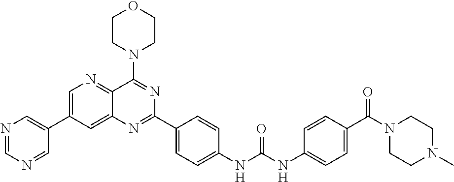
C1=C(C2=CN=CN=C2)C=C2C(=N1)C(N1CCOCC1)=NC(C1=CC=C(NC(NC3=CC=C(C(N4CCN(C)CC4)=O)C=C3)=O)C=C1)=N2
